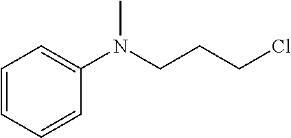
C(N(C1=CC=CC=C1)C)CCCl
